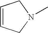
C1=CCN(C)C1
